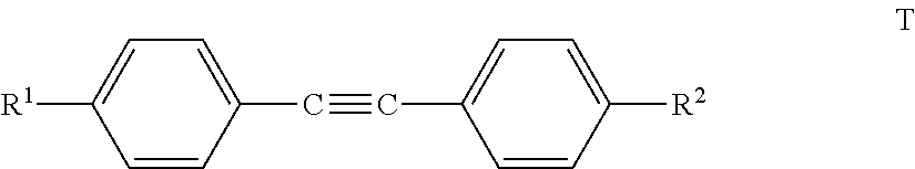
C1=CC(C#CC2=CC=C([R2])C=C2)=CC=C1[R1]
